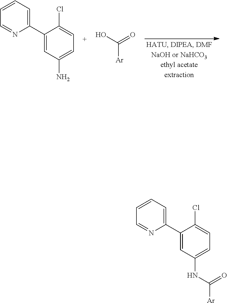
C1(C2=CC(N)=CC=C2Cl)=CC=CC=N1.C([Ar])(=O)O.C1(C2=CC(NC(=O)[Ar])=CC=C2Cl)=CC=CC=N1
